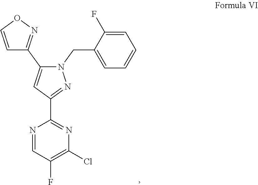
N1(CC2=CC=CC=C2F)N=C(C2=NC(Cl)=C(F)C=N2)C=C1C1=NOC=C1
